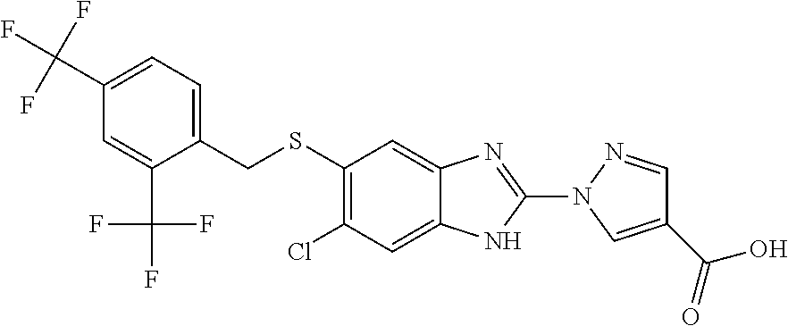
C1(SCC2=CC=C(C(F)(F)F)C=C2C(F)(F)F)=C(Cl)C=C2C(=C1)N=C(N1C=C(C(=O)O)C=N1)N2
